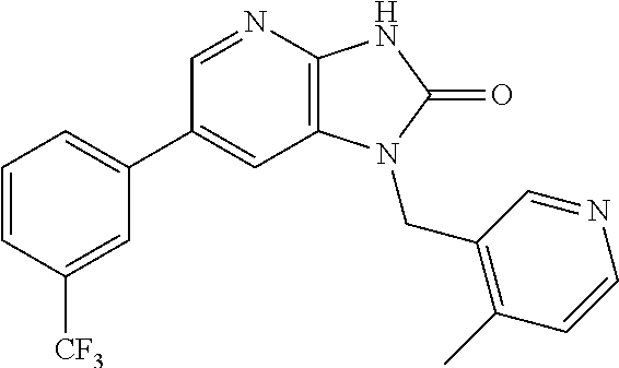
C1(C2=CC=CC([CF3])=C2)=CC2=C(N=C1)NC(=O)N2CC1=C(C)C=CN=C1
